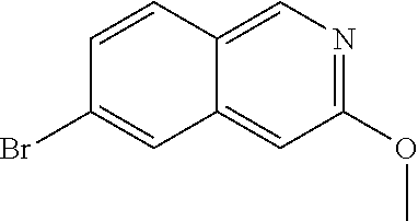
C1(OC)=NC=C2C(=C1)C=C(Br)C=C2
